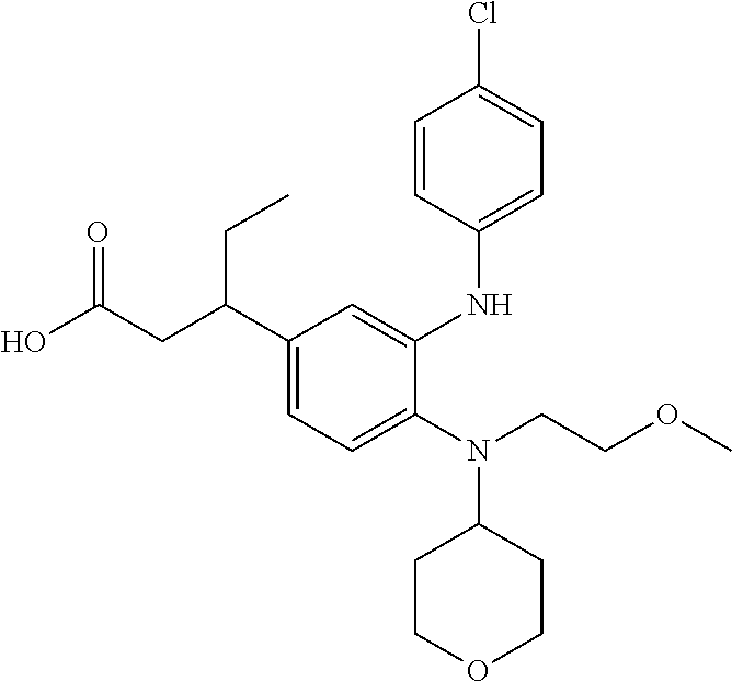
N(C1CCOCC1)(CCOC)C1=CC=C(C(CC(O)=O)CC)C=C1NC1=CC=C(Cl)C=C1
